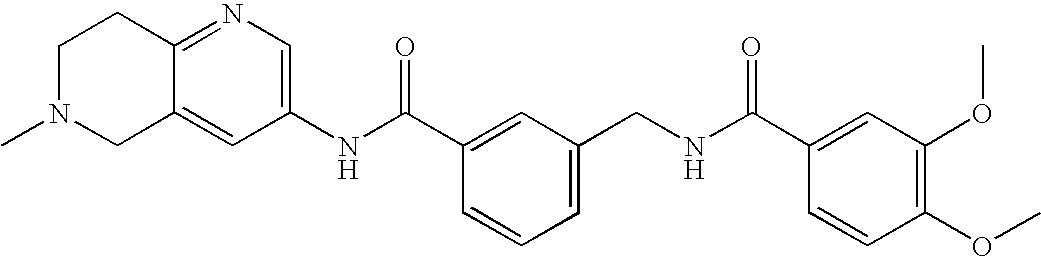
C1(NC(C2=CC(CNC(C3=CC(OC)=C(OC)C=C3)=O)=CC=C2)=O)=CN=C2C(=C1)CN(C)CC2
